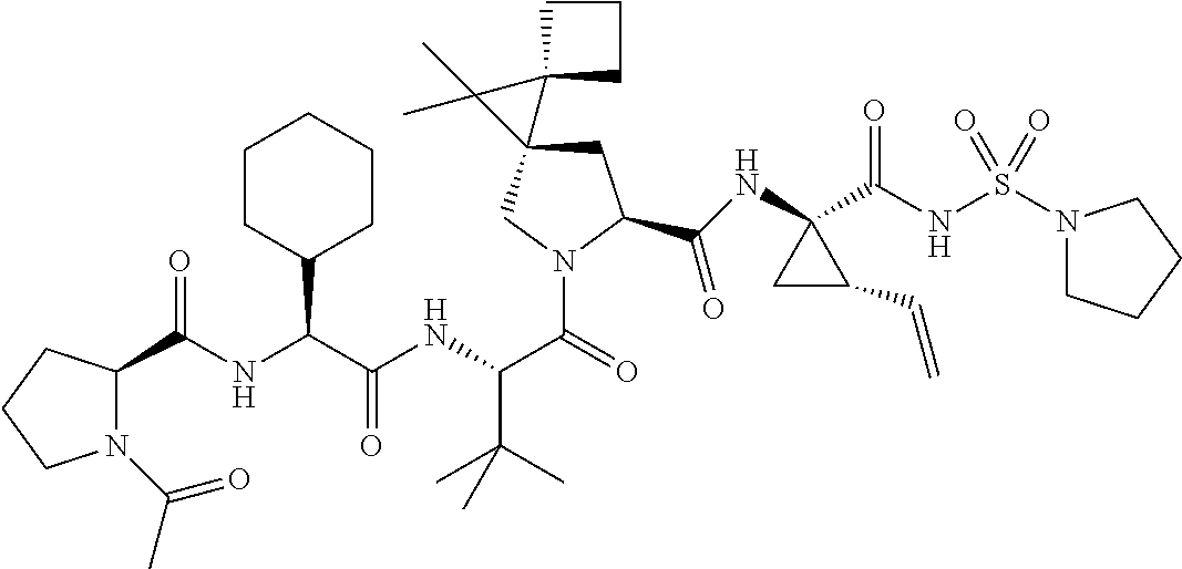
C(=O)(NC(C(NC(C(=O)N1CC2(CC1C(NC1(C(NS(N3CCCC3)(=O)=O)=O)CC1C=C)=O)C1(C2(C)C)CCC1)C(C)(C)C)=O)C1CCCCC1)C1N(C(C)=O)CCC1
